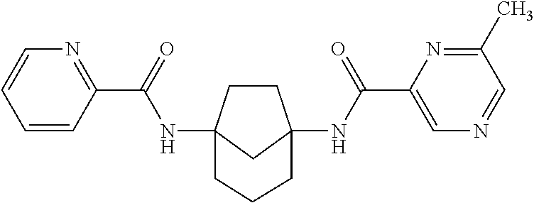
C1CC2(NC(C3=NC=CC=C3)=O)CC1(NC(C1=CN=CC(C)=N1)=O)CCC2
